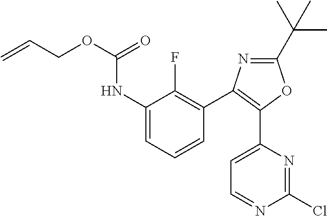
C1(C(C)(C)C)=NC(C2=C(F)C(NC(OCC=C)=O)=CC=C2)=C(C2=CC=NC(Cl)=N2)O1
